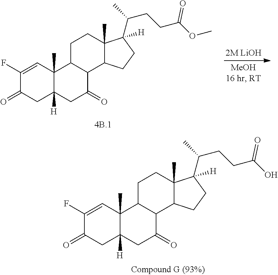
C1C2([H])C(C)(C=C(F)C1=O)C1CCC3(C)C(C(CCC(=O)OC)C)([H])CCC3C1C(=O)C2.C1C2([H])C(C)(C=C(F)C1=O)C1CCC3(C)C(C(CCC(=O)O)C)([H])CCC3C1C(=O)C2
